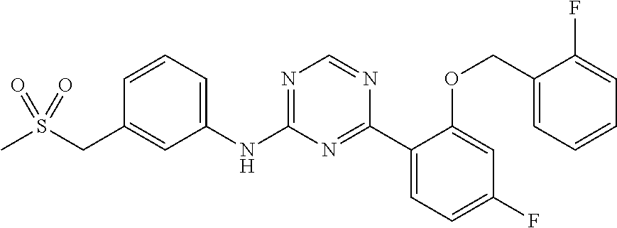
C1(NC2=NC=NC(C3=CC=C(F)C=C3OCC3=CC=CC=C3F)=N2)=CC=CC(CS(C)(=O)=O)=C1
